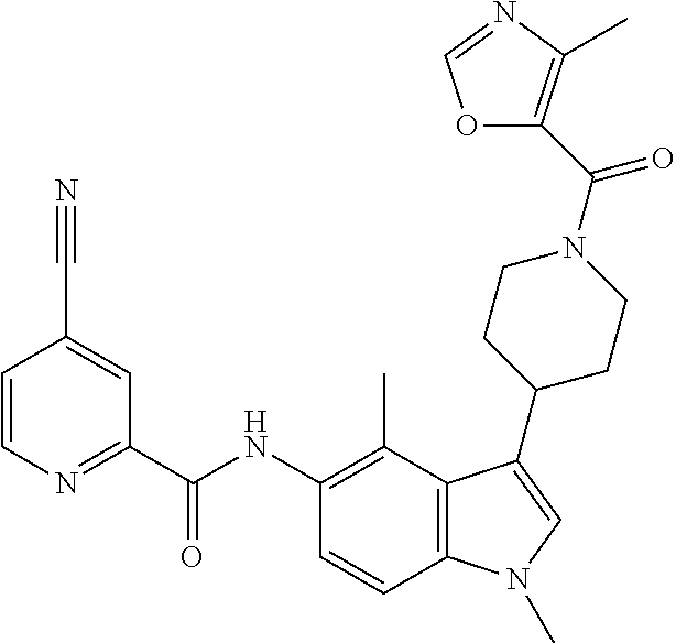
C1=CN=C(C(NC2=C(C)C3=C(C=C2)N(C)C=C3C2CCN(C(C3=C(C)N=CO3)=O)CC2)=O)C=C1C#N
